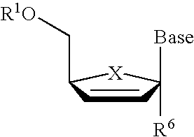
C1=CC(C[R1O])[X]C1([Base])[R6]
